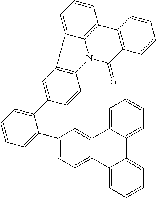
C1(C2=CC=C3C(=C2)C2=CC=CC=C2C2=CC=CC=C32)=CC=CC=C1C1=CC2=C(C=C1)N1C(=O)C3=C(C4=C1C2=CC=C4)C=CC=C3
